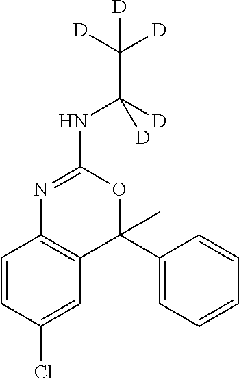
C1=CC(Cl)=CC2=C1N=C(NC(C([D])([D])[D])([D])[D])OC2(C1=CC=CC=C1)C
